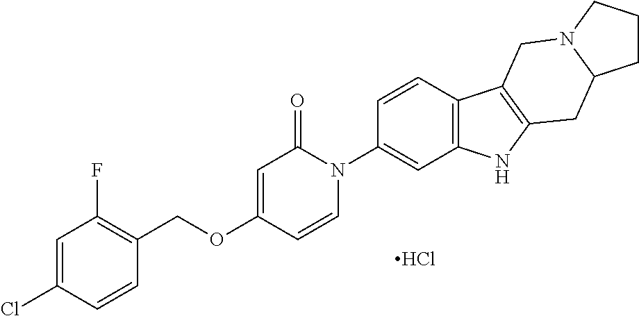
Cl.C1=CN(C2=CC3=C(C=C2)C2=C(N3)CC3N(C2)CCC3)C(=O)C=C1OCC1=C(F)C=C(Cl)C=C1
